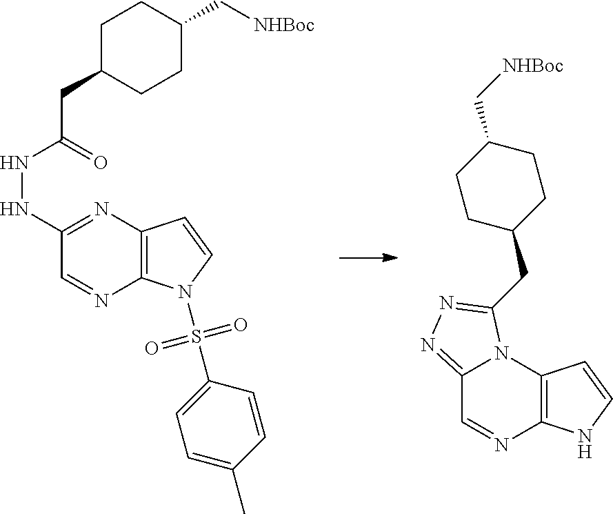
C1(NNC(CC2CCC(C[NHBoc])CC2)=O)=NC2=C(N=C1)N(S(C1=CC=C(C)C=C1)(=O)=O)C=C2.C12=NN=C(CC3CCC(C[NHBoc])CC3)N1C1=C(N=C2)NC=C1
